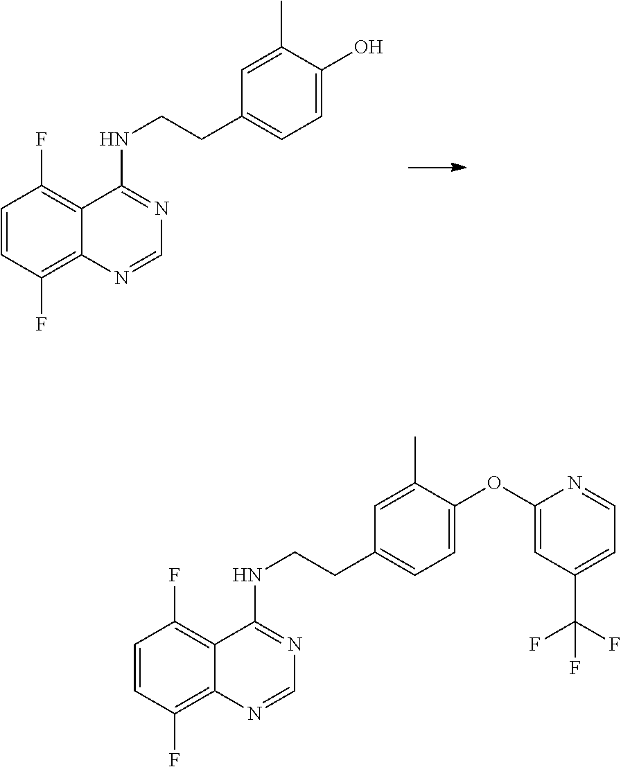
C1=CC(F)=C2C(=C1F)C(NCCC1=CC=C(O)C(C)=C1)=NC=N2.C1=CC(F)=C2C(=C1F)C(NCCC1=CC=C(OC3=CC(C(F)(F)F)=CC=N3)C(C)=C1)=NC=N2
